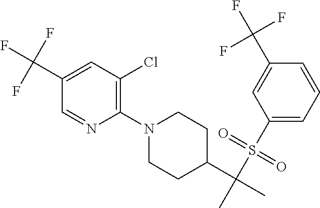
C1(N2CCC(C(C)(S(C3=CC=CC(C(F)(F)F)=C3)(=O)=O)C)CC2)=C(Cl)C=C(C(F)(F)F)C=N1
